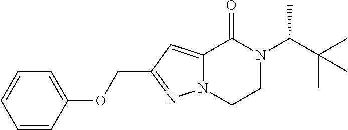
C1=CC(OCC2=NN3C(=C2)C(=O)N(C(C(C)(C)C)C)CC3)=CC=C1
